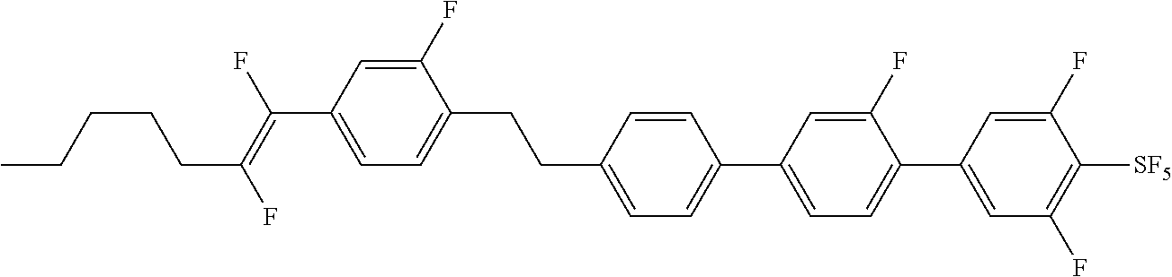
C(C1=CC=C(C2=CC=C(C3=CC(F)=C([SF5])C(F)=C3)C(F)=C2)C=C1)CC1=CC=C(C(=C(F)CCCCC)F)C=C1F
